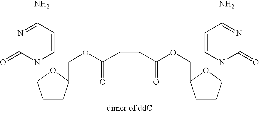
N1(C2CCC(COC(CCC(OCC3CCC(N4C(=O)N=C(N)C=C4)O3)=O)=O)O2)C=CC(N)=NC1=O
